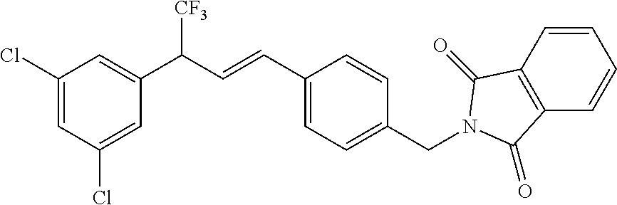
C1(C=CC(C2=CC(Cl)=CC(Cl)=C2)[CF3])=CC=C(CN2C(=O)C3=C(C=CC=C3)C2=O)C=C1
